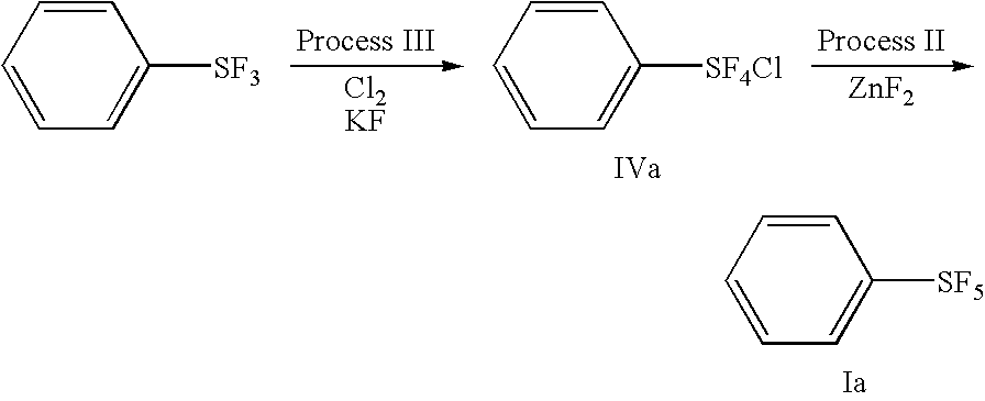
C1=CC=C([SF5])C=C1.[ZnF2].C1=CC=C([SF4Cl])C=C1.C1=CC=CC=C1[SF3]
